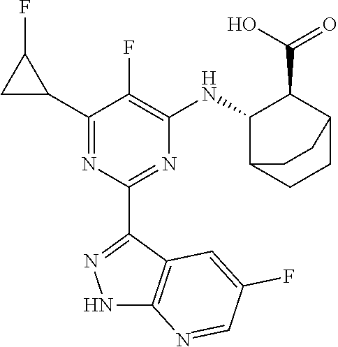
C1(C2C(F)C2)=NC(C2=NNC3=C2C=C(F)C=N3)=NC([HN]C2C(C(O)=O)C3CCC2CC3)=C1F
